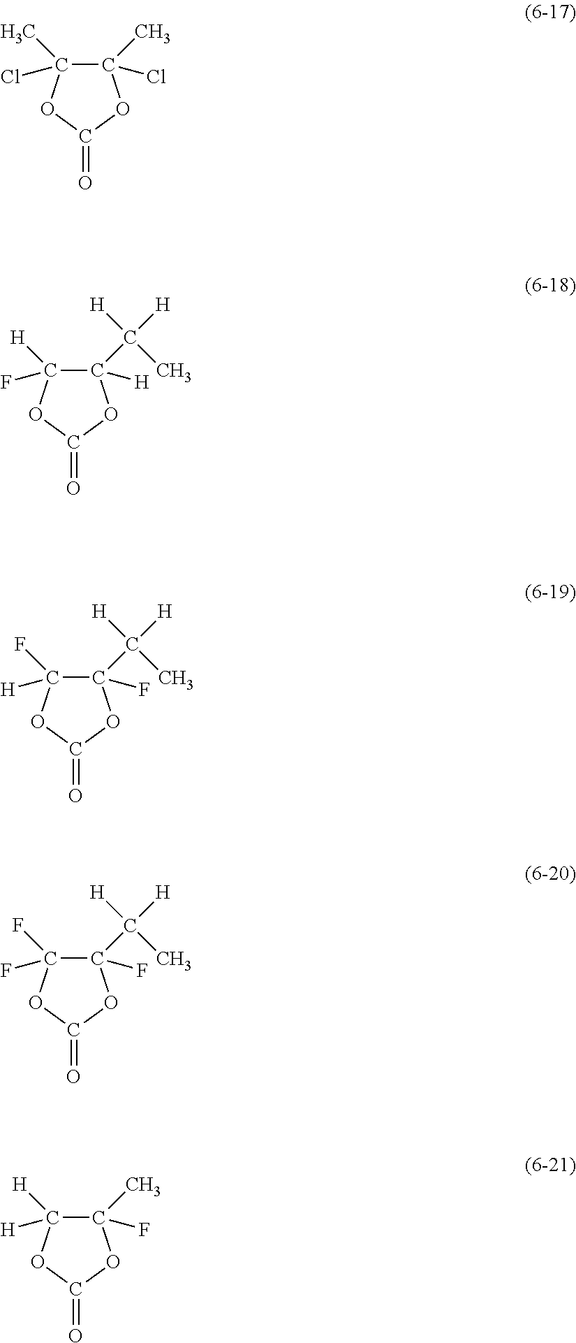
C1([H])(C([H])([H])C)C(F)([H])OC(=O)O1.C1(Cl)(C)C(Cl)(C)OC(=O)O1.C1(F)(C)C([H])([H])OC(=O)O1.C1(F)(C([H])([H])C)C([H])(F)OC(=O)O1.C1(F)(C([H])([H])C)C(F)(F)OC(=O)O1
